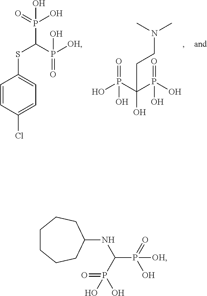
OP(C(P(O)(O)=O)(O)CCN(C)C)(O)=O.C1=CC(Cl)=CC=C1SC(P(=O)(O)O)P(=O)(O)[OH].C1CCCC(NC(P(=O)(O)[OH])P(O)(=O)O)CC1
